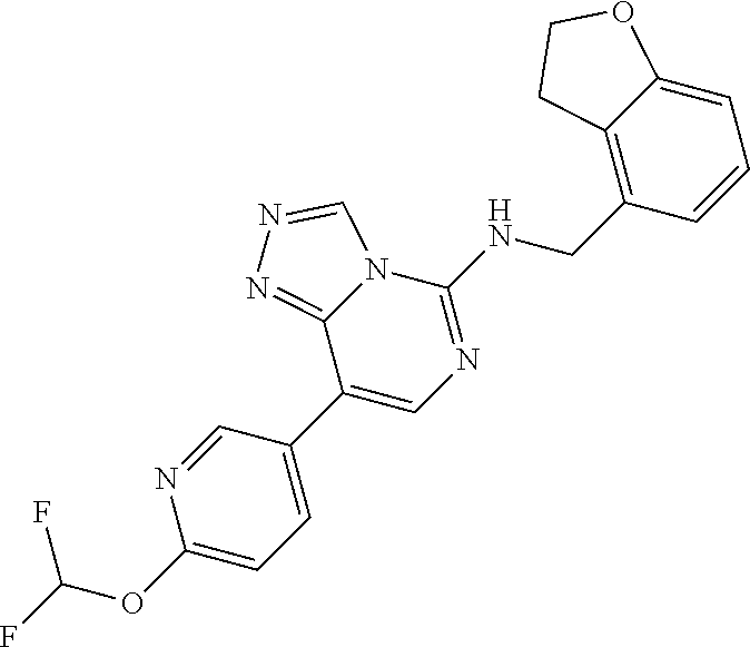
C1(C2=CN=C(NCC3=C4C(=CC=C3)OCC4)N3C2=NN=C3)=CC=C(OC(F)F)N=C1
